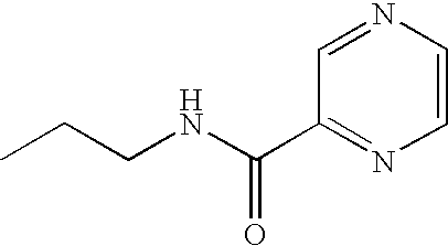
C1(C(NCCC)=O)=NC=CN=C1
